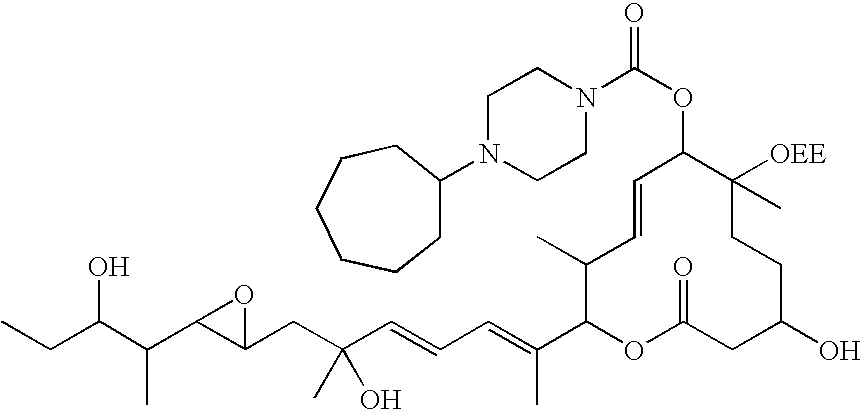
CCC(C(C1C(CC(C=CC=C(C2OC(=O)CC(O)CCC([OEE])(C)C(OC(N3CCN(C4CCCCCC4)CC3)=O)C=CC2C)C)(O)C)O1)C)O
